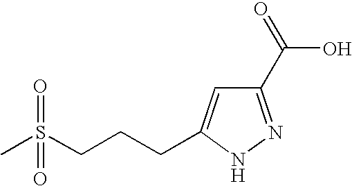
C1(C(=O)O)=NNC(CCCS(C)(=O)=O)=C1
